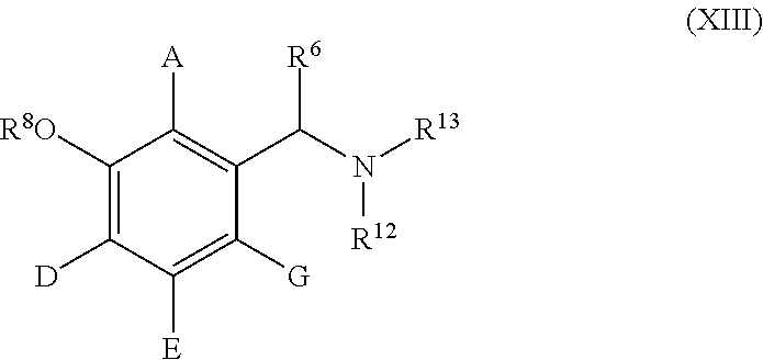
C1([R8O])=C([D])C([E])=C([G])C(C(N([R13])[R12])[R6])=C1[A]
